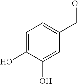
C1=C(O)C(O)=CC(C=O)=C1
